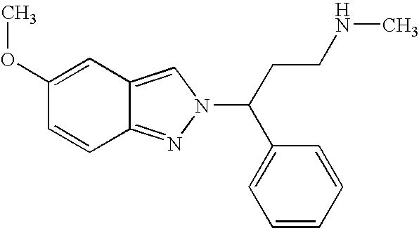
C1(OC)=CC2=CN(C(C3=CC=CC=C3)CCNC)N=C2C=C1
